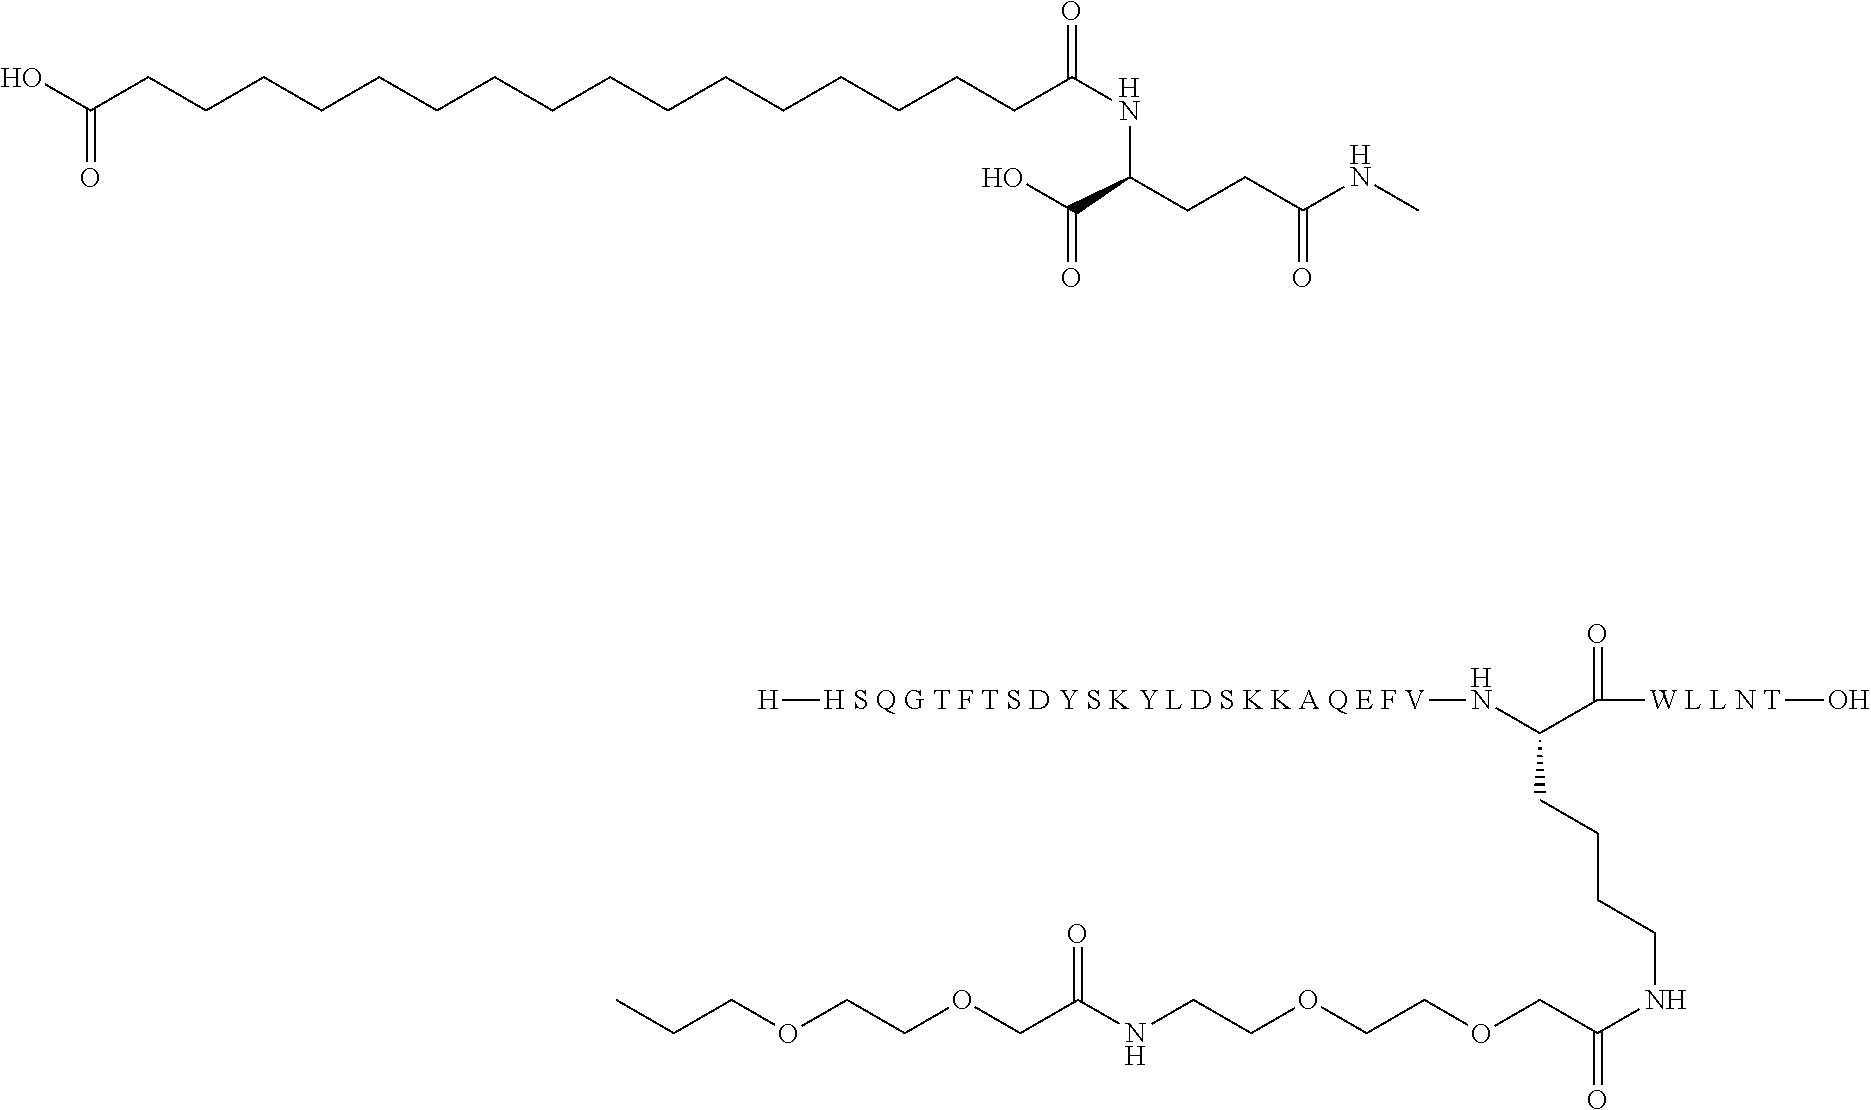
[H S Q G T F T S D Y S K Y L D S K K A Q E F V]([H])NC(C([W L L N T]O)=O)CCCCNC(COCCOCCNC(COCCOCCC)=O)=O.CNC(CCC(C(O)=O)NC(CCCCCCCCCCCCCCCCC(=O)O)=O)=O
